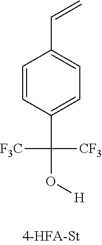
C1=CC(C(O[H])([F3C])[CF3])=CC=C1C=C
